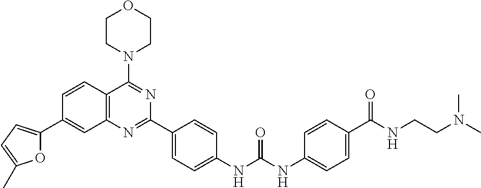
C1=CC2=C(C=C1C1=CC=C(C)O1)N=C(C1=CC=C(NC(NC3=CC=C(C(NCCN(C)C)=O)C=C3)=O)C=C1)N=C2N1CCOCC1
